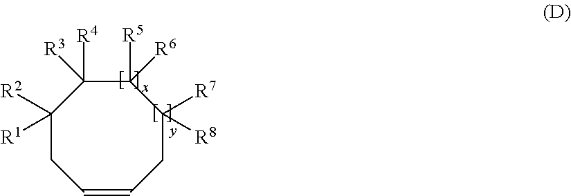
C1([R2])([R1])CC=CCC([R7])([R8])C([R5])([R6])C1([R4])[R3]
